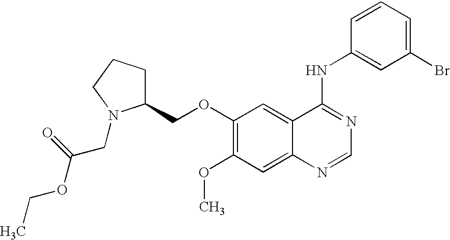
C1(COC2=C(OC)C=C3C(=C2)C(NC2=CC(Br)=CC=C2)=NC=N3)CCCN1CC(OCC)=O
